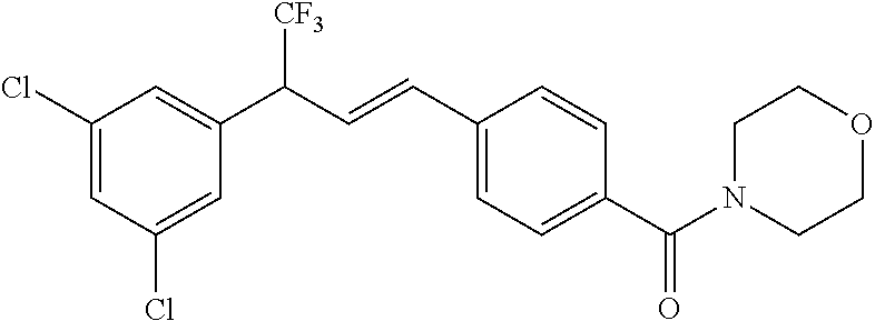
C1(Cl)=CC(C(C=CC2=CC=C(C(N3CCOCC3)=O)C=C2)[CF3])=CC(Cl)=C1
